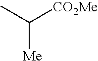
CC([CO2Me])[Me]
